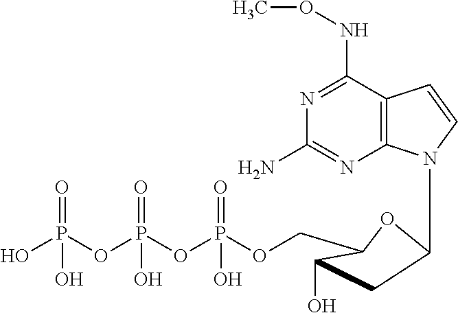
C12=C(C(NOC)=NC(N)=N1)C=CN2C1CC(O)C(COP(OP(OP(O)(=O)O)(=O)O)(=O)O)O1
